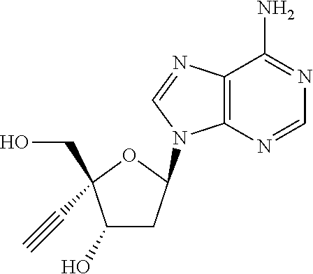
C1(O)CC(N2C3=C(N=C2)C(N)=NC=N3)OC1(CO)C#C
